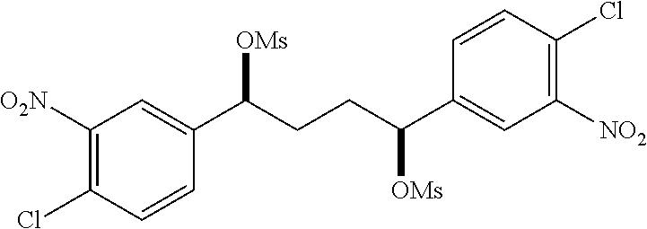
C1([O2N])=C(Cl)C=CC(C(CCC(C2=CC([NO2])=C(Cl)C=C2)[OMs])[OMs])=C1
